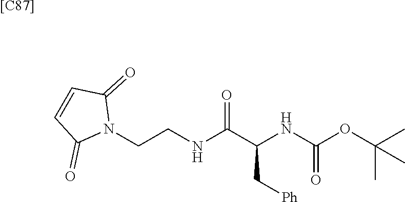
[[C87]].N1(CCNC(C(NC(OC(C)(C)C)=O)C[Ph])=O)C(=O)C=CC1=O
